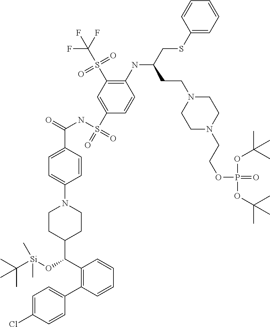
C1=C(Cl)C=CC(C2=C(C(C3CCN(C4=CC=C(C(=O)NS(=O)(C5=CC(S(C(F)(F)F)(=O)=O)=C(NC(CSC6=CC=CC=C6)CCN6CCN(CCOP(OC(C)(C)C)(=O)OC(C)(C)C)CC6)C=C5)=O)C=C4)CC3)O[Si](C(C)(C)C)(C)C)C=CC=C2)=C1
